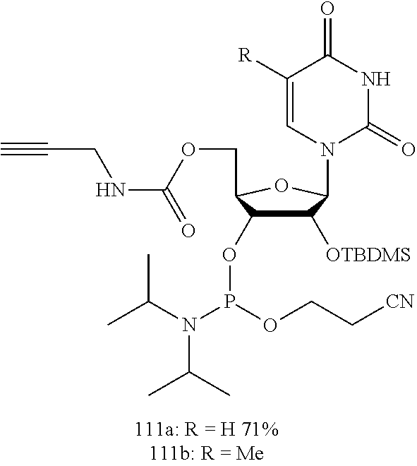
C1([R])=CN(C2C([OTBDMS])C(OP(OCC[CN])N(C(C)C)C(C)C)C(COC(NCC#C)=O)O2)C(=O)NC1=O
